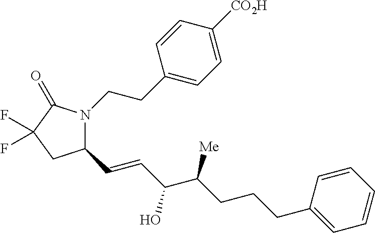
C(CCCC1=CC=CC=C1)(C(O)C=CC1N(CCC2=CC=C([CO2H])C=C2)C(=O)C(F)(F)C1)[Me]
